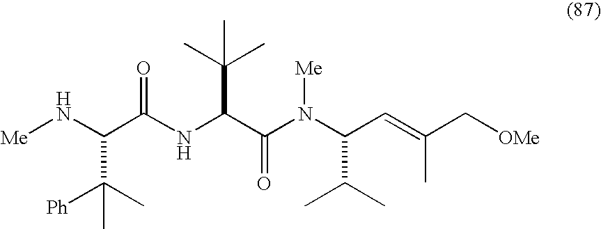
C(C(NC(C(N(C(C=C(C[OMe])C)C(C)C)[Me])=O)C(C)(C)C)=O)(N[Me])C(C)([Ph])C
